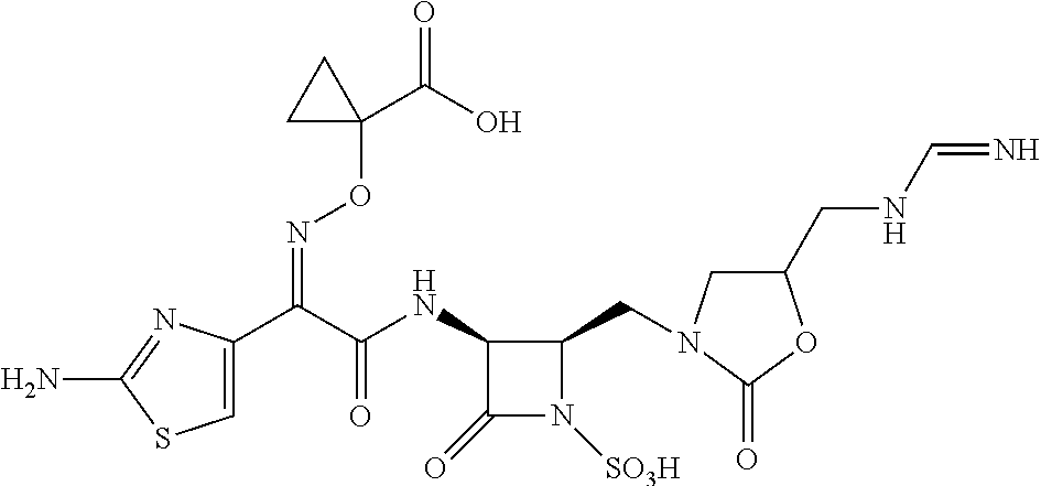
C1=C(C(C(NC2C(=O)N([SO3H])C2CN2CC(CNC=N)OC2=O)=O)=NOC2(C(=O)O)CC2)N=C(N)S1
